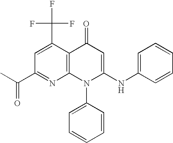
C1(C(C)=O)=NC2=C(C(C(F)(F)F)=C1)C(=O)C=C(NC1=CC=CC=C1)N2C1=CC=CC=C1
